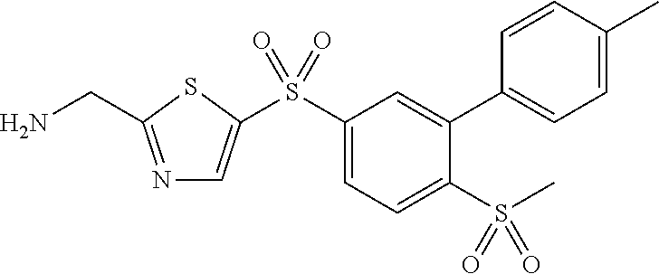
N1=C(CN)SC(S(C2=CC=C(S(C)(=O)=O)C(C3=CC=C(C)C=C3)=C2)(=O)=O)=C1
